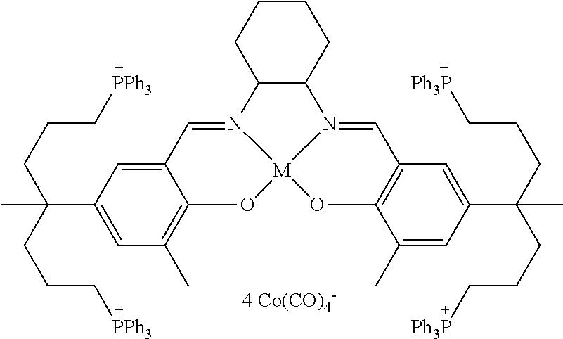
C12C(CCCC1)N1=CC3=C(O[M]14OC1=C(C)C=C(C(CCC[PPh3])(CCC[PPh3])C)C=C1C=N24)C(C)=CC(C(CCC[Ph3P])(CCC[Ph3P])C)=C3.[4 Co(CO)4-]
